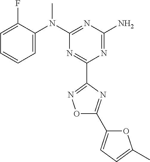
C1=C(F)C(N(C2=NC(N)=NC(C3=NOC(C4=CC=C(C)O4)=N3)=N2)C)=CC=C1
